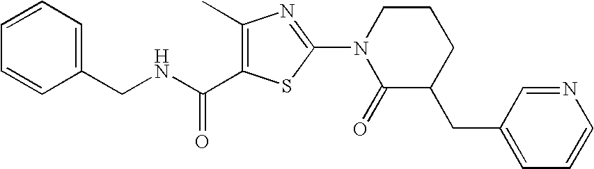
C1=CC=C(CNC(=O)C2=C(C)N=C(N3C(=O)C(CC4=CC=CN=C4)CCC3)S2)C=C1
